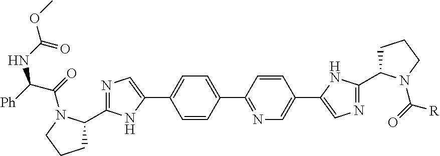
C1=CC(C2=NC=C(C3=CN=C(C4CCCN4C([R])=O)N3)C=C2)=CC=C1C1=CN=C(C2CCCN2C(C([Ph])NC(OC)=O)=O)N1
